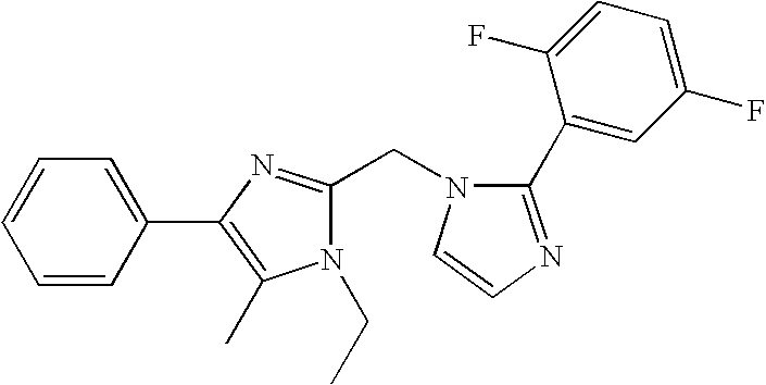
C1=C(C2=NC=CN2CC2=NC(C3=CC=CC=C3)=C(C)N2CC)C(F)=CC=C1F
